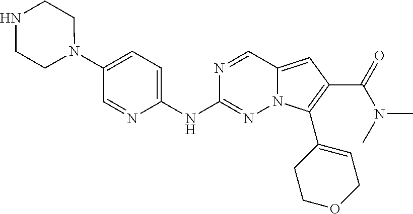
N1(C2=CC=C(NC3=NN4C(=CC(C(N(C)C)=O)=C4C4=CCOCC4)C=N3)N=C2)CCNCC1
